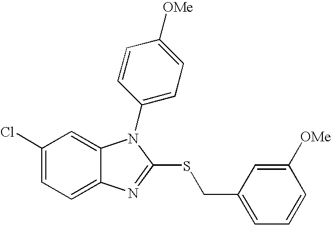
C1(Cl)=CC=C2C(=C1)N(C1=CC=C([OMe])C=C1)C(SCC1=CC=CC([OMe])=C1)=N2
